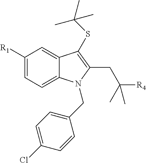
C1([R1])=CC=C2C(=C1)C(SC(C)(C)C)=C(CC(C)([R4])C)N2CC1=CC=C(Cl)C=C1
